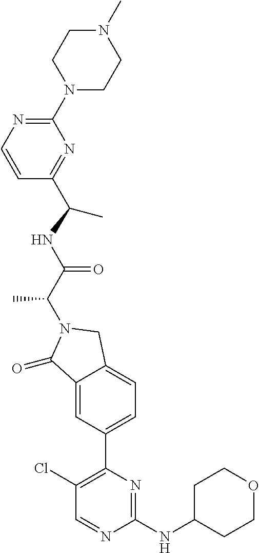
C1(=O)C2=CC(C3=C(Cl)C=NC(NC4CCOCC4)=N3)=CC=C2CN1C(C(NC(C)C1=NC(N2CCN(C)CC2)=NC=C1)=O)C
